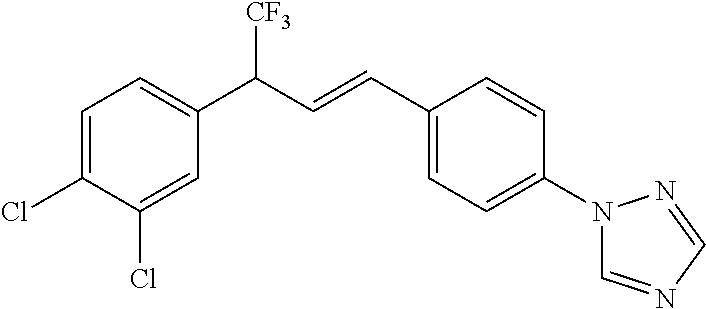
C1=C(Cl)C(Cl)=CC(C([CF3])C=CC2=CC=C(N3C=NC=N3)C=C2)=C1
